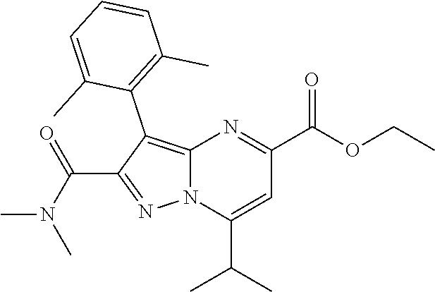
C12=C(C3=C(C)C=CC=C3C)C(C(N(C)C)=O)=NN1C(C(C)C)=CC(C(OCC)=O)=N2
